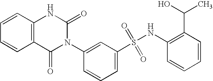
C1=CC2=C(C=C1)C(=O)N(C1=CC(S(=O)(=O)NC3=C(C(O)C)C=CC=C3)=CC=C1)C(=O)N2
